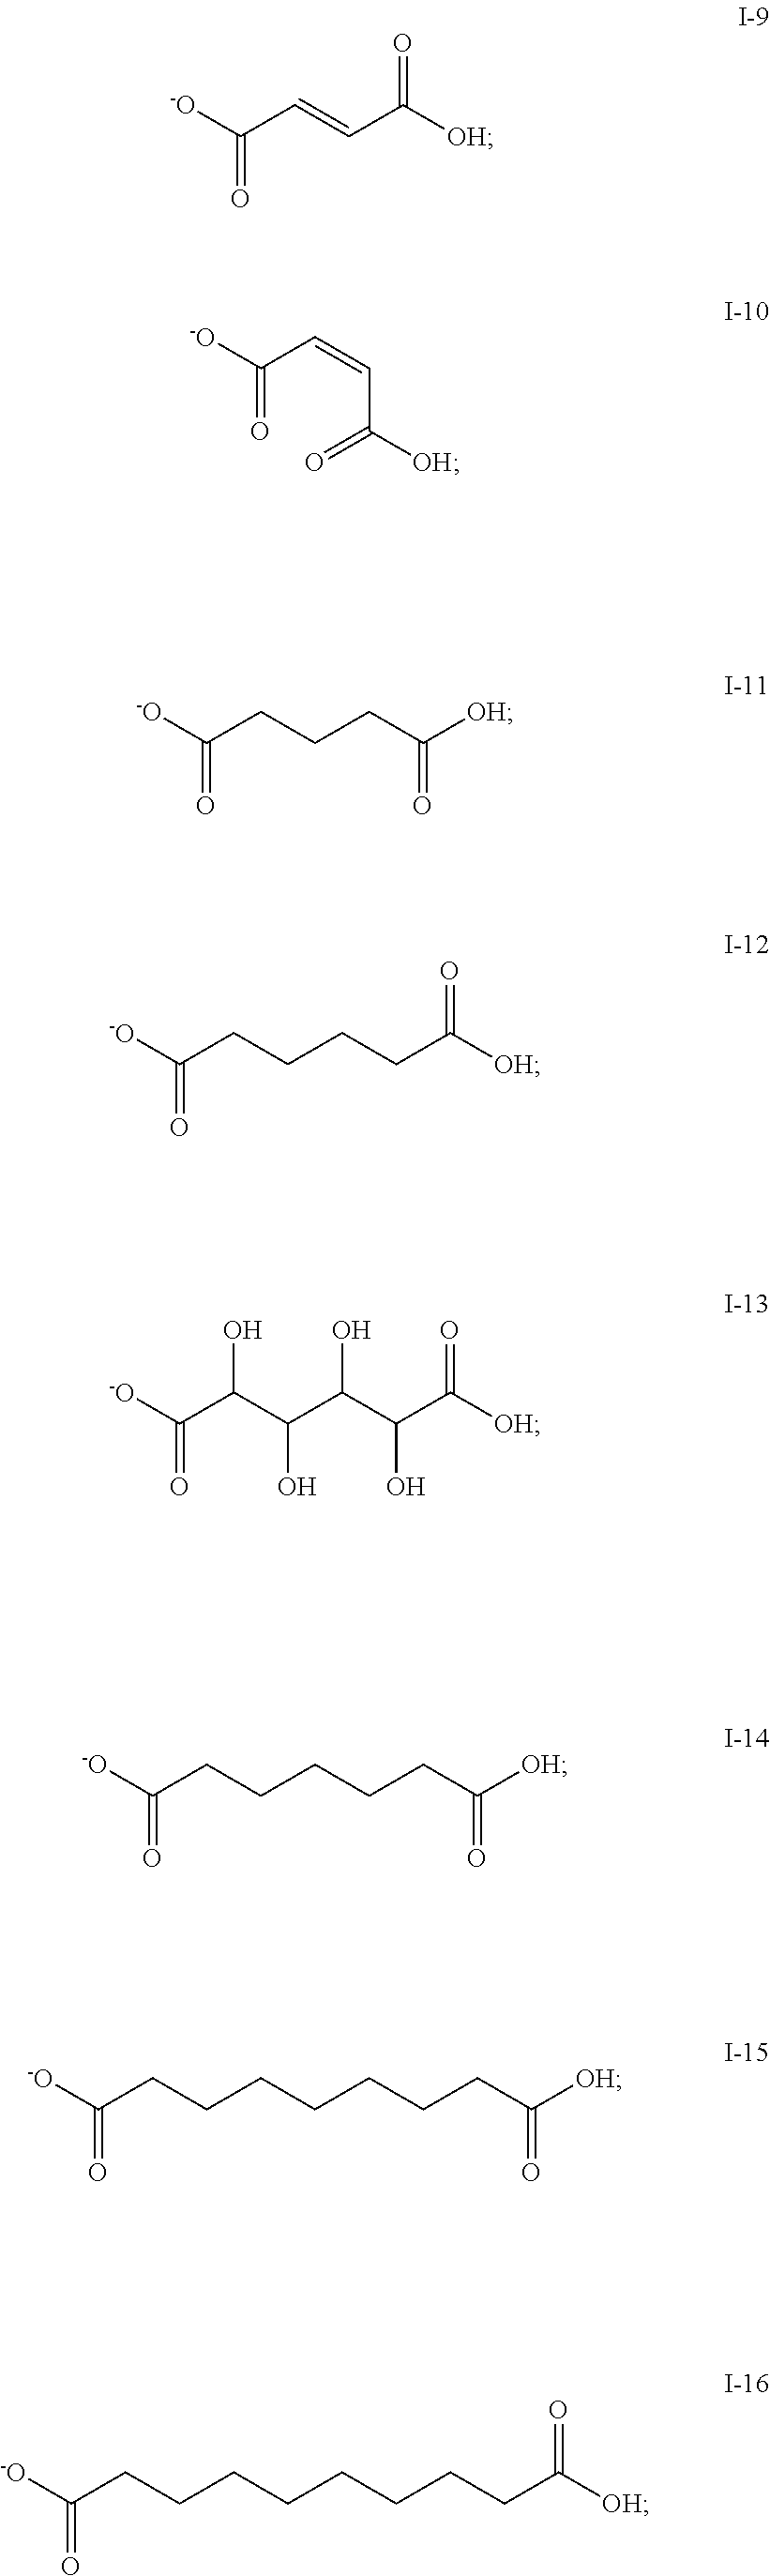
[-O]C(C=CC([OH])=O)=O.[-O]C(C=CC([OH])=O)=O.C(CCC([OH])=O)C([-O])=O.C(CCC([OH])=O)CC([-O])=O.C(C(C(C([OH])=O)O)O)(C(C([-O])=O)O)O.C(CCC([OH])=O)CCC([-O])=O.C(CCC([OH])=O)CCCCC([-O])=O.C(CCC([OH])=O)CCCCCC([-O])=O
